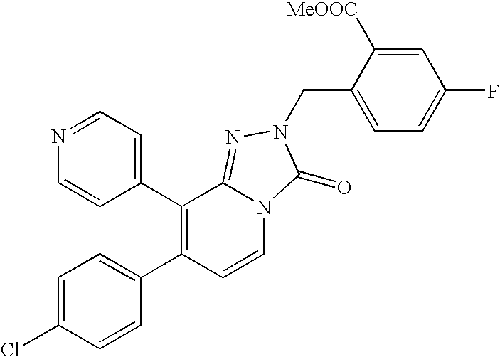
C1=CC(C2=C(C3=CC=C(Cl)C=C3)C=CN3C2=NN(CC2=CC=C(F)C=C2[MeOOC])C3=O)=CC=N1
